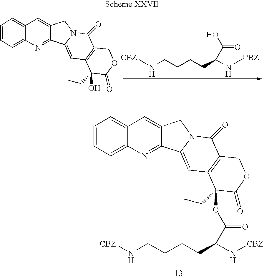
[CBZ]NCCCCC(N[CBZ])C(=O)OC1(CC)C2=C(C(=O)N3C(=C2)C2=NC4=CC=CC=C4C=C2C3)COC1=O.[CBZ]NCCCCC(N[CBZ])C(O)=O.C1=CC=C2C(=C1)C=C1C(=N2)C2=CC3=C(C(=O)N2C1)COC(=O)C3(O)CC
